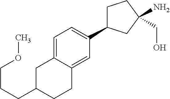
C1=C2C(=CC(C3CCC(N)(CO)C3)=C1)CCC(CCCOC)C2
